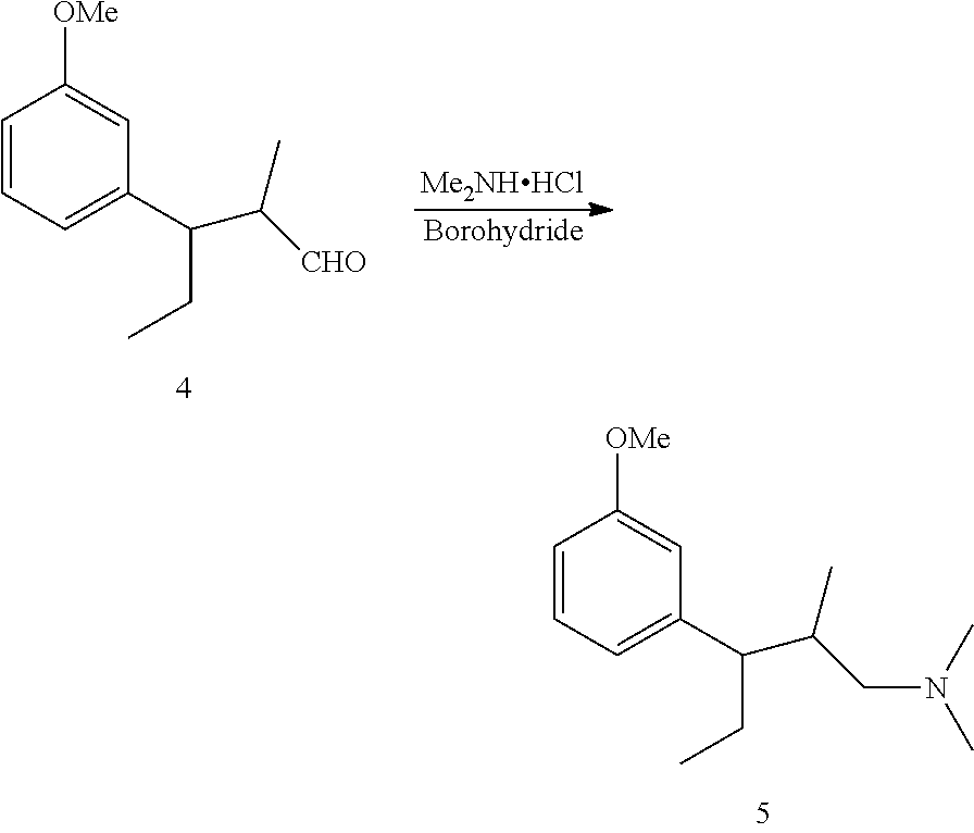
C1=CC=C(C(C(C)CN(C)C)CC)C=C1[OMe].C1=CC=C(C(C(C)[CHO])CC)C=C1[OMe].[Borohydride].[Me2NHHCl]
